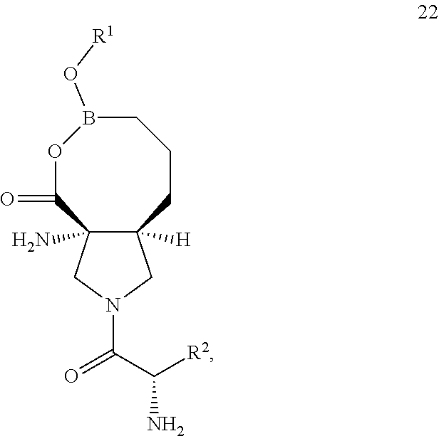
C12([H])C(N)(CN(C(C([R2])N)=O)C1)C(=O)OB(O[R1])CCC2
